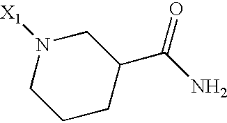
C1CC(C(N)=O)CN([X1])C1
